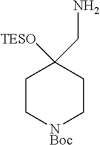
C1C[NBoc]CCC1([TESO])CN
